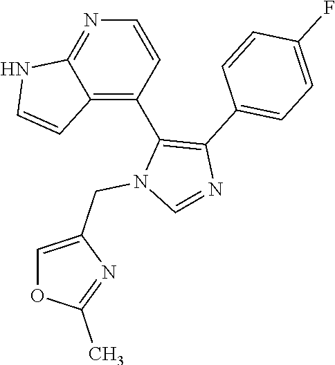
N1=C2C(=C(C3=C(C4=CC=C(F)C=C4)N=CN3CC3=COC(C)=N3)C=C1)C=CN2
